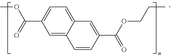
C1=C(C(=O)OC)C=C2C(=C1)C=C(C(OCCC)=O)C=C2
